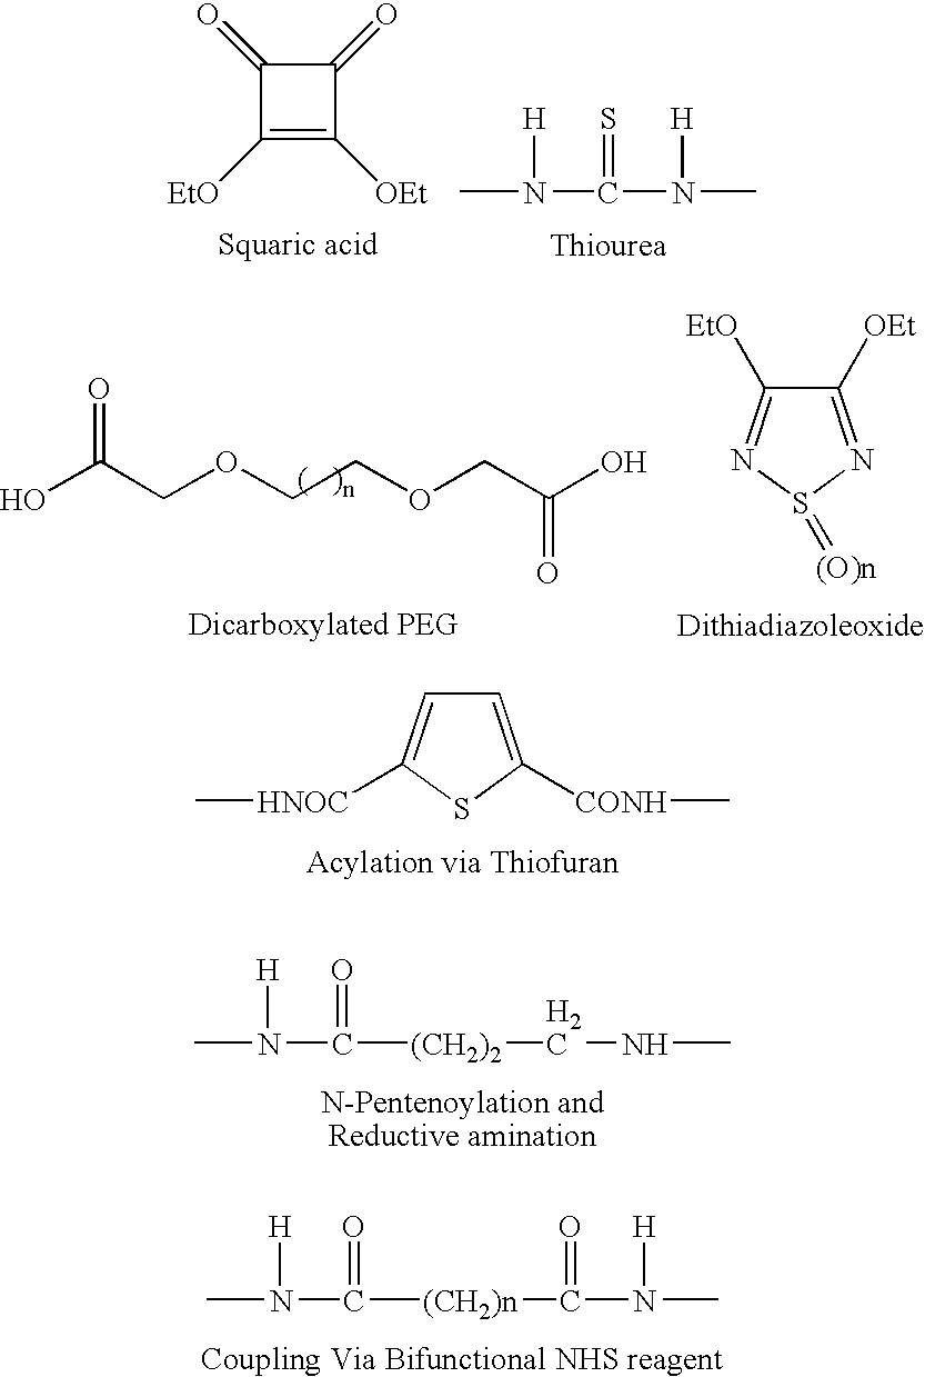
CN(C(N(C)[H])=S)[H].C1(=O)C([EtO])=C([OEt])C1=O.C1([OEt])=NS(=[(O)n])N=C1[EtO].OC(COCCOCC(O)=O)=O.C1=C([CONH]C)SC([HNOC]C)=C1.CN([H])C(=O)[(CH2)2]CNC.CN([H])C(=O)[(CH2)n]C(N(C)[H])=O
